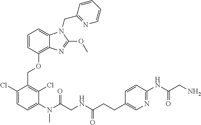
C1=CC(OCC2=C(Cl)C(N(C(CNC(CCC3=CN=C(NC(CN)=O)C=C3)=O)=O)C)=CC=C2Cl)=C2C(=C1)N(CC1=NC=CC=C1)C(OC)=N2
